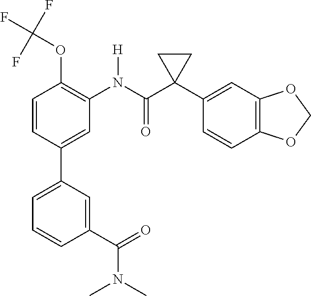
C1=C(C2=CC=CC(C(N(C)C)=O)=C2)C=CC(OC(F)(F)F)=C1N(C(C1(C2=CC3=C(C=C2)OCO3)CC1)=O)[H]
